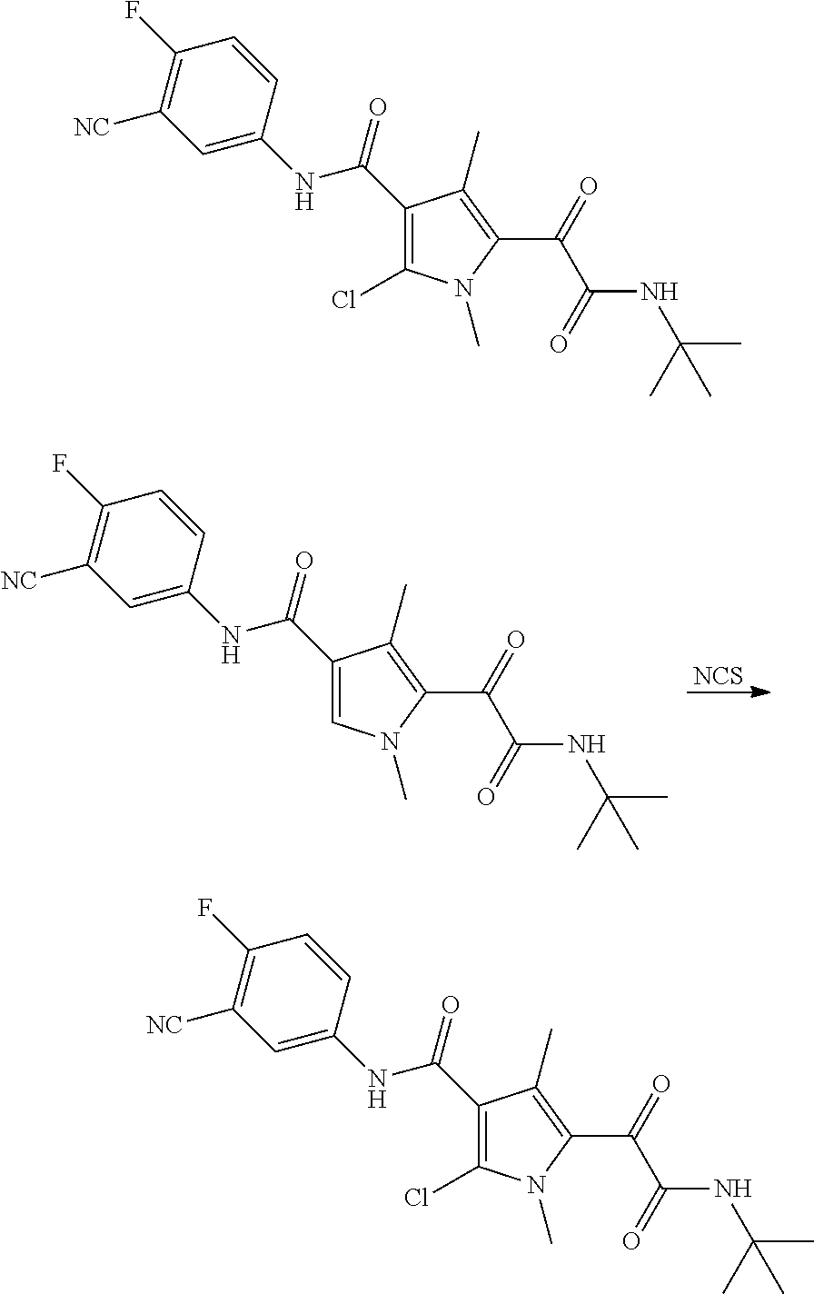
[NCS].C1=C(NC(C2=CN(C)C(C(C(=O)NC(C)(C)C)=O)=C2C)=O)C=CC(F)=C1[NC].C1=C(NC(C2=C(Cl)N(C)C(C(C(=O)NC(C)(C)C)=O)=C2C)=O)C=CC(F)=C1[NC].C1=C(NC(C2=C(Cl)N(C)C(C(C(=O)NC(C)(C)C)=O)=C2C)=O)C=CC(F)=C1[NC]
